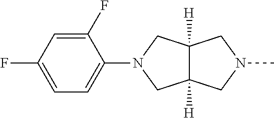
C12([H])C([H])(CN(C3=CC=C(F)C=C3F)C1)CN(C)C2
